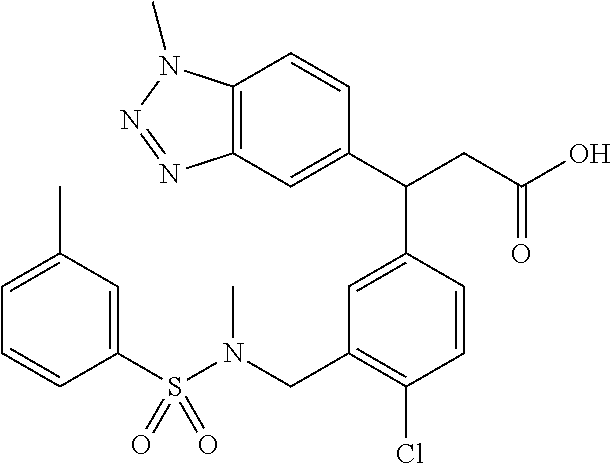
C12=C(C=C(C(CC(=O)O)C3=CC(CN(S(C4=CC(C)=CC=C4)(=O)=O)C)=C(Cl)C=C3)C=C1)N=NN2C
